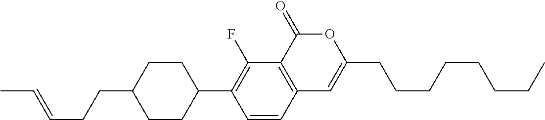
C12=C(C(=O)OC(CCCCCCCC)=C1)C(F)=C(C1CCC(CCC=CC)CC1)C=C2
